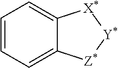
C1=CC=C2C(=C1)[X*][Y*][Z*]2
